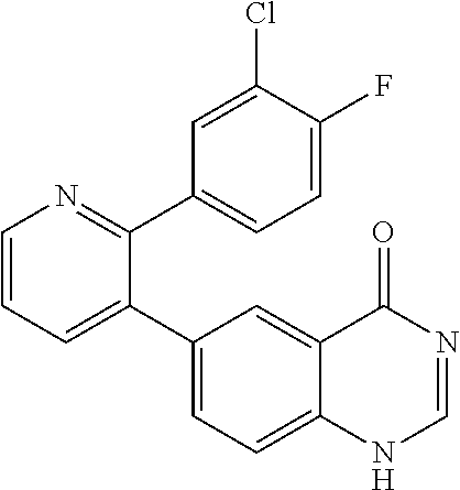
C1=CN=C(C2=CC=C(F)C(Cl)=C2)C(C2=CC=C3C(=C2)C(=O)N=CN3)=C1
